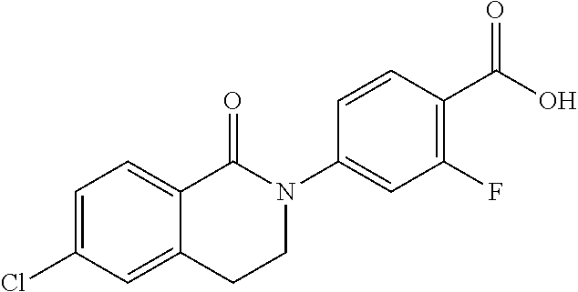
C1=C(Cl)C=C2C(=C1)C(=O)N(C1=CC(F)=C(C(O)=O)C=C1)CC2
